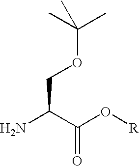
NC(C(O[R])=O)COC(C)(C)C
